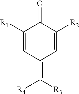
C1([R1])=CC(=C([R3])[R4])C=C([R2])C1=O
